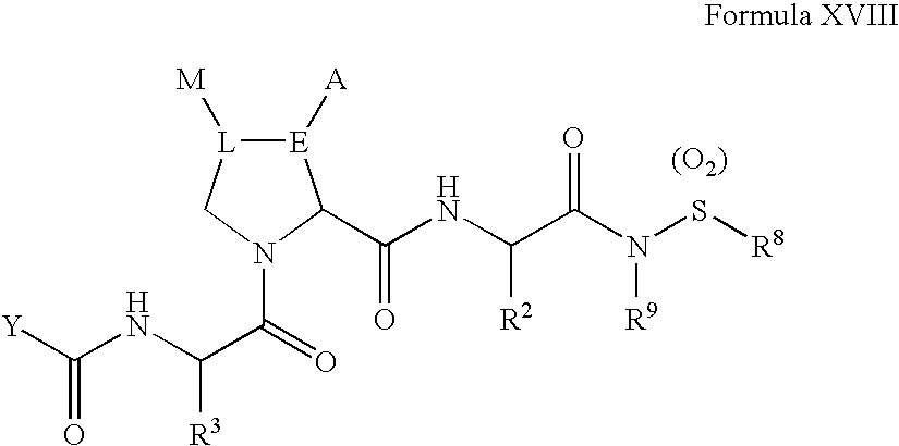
[E]1([A])[L]([M])CN(C(=O)C([R3])NC(=O)[Y])C1C(NC(C(N(S[R8])[R9])=O)[R2])=O.[(O2)]
